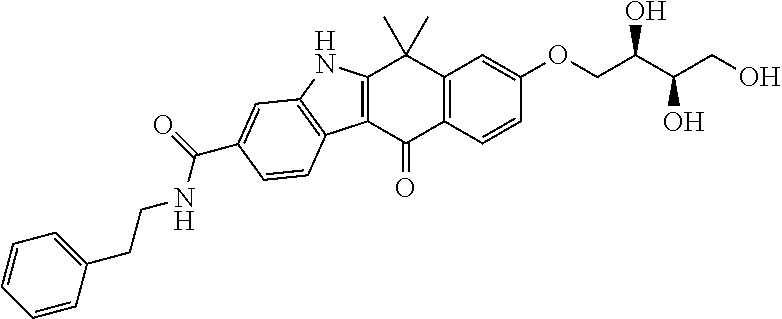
C12=C(C=CC(OCC(C(CO)O)O)=C1)C(=O)C1=C(C2(C)C)NC2=C1C=CC(C(=O)NCCC1=CC=CC=C1)=C2
